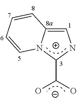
C1=C2N(C(C(O)O)N1)C=CC=C2
